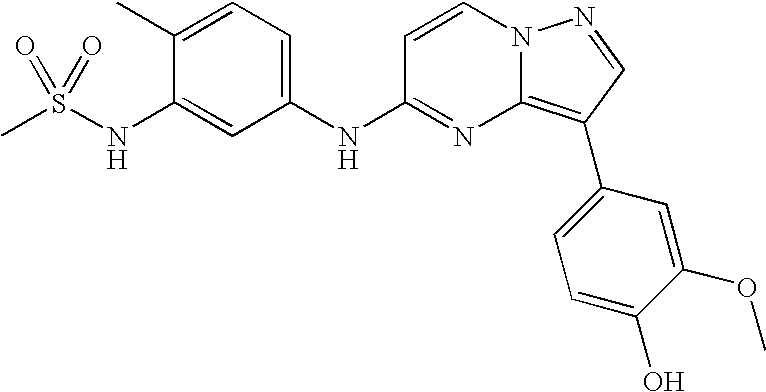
C1(C)=CC=C(NC2=NC3=C(C4=CC=C(O)C(OC)=C4)C=NN3C=C2)C=C1NS(C)(=O)=O
